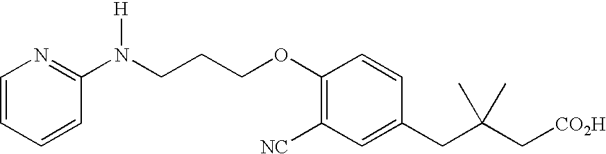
C1=C(CC(C[CO2H])(C)C)C=CC(OCCCN(C2=NC=CC=C2)[H])=C1[NC]
